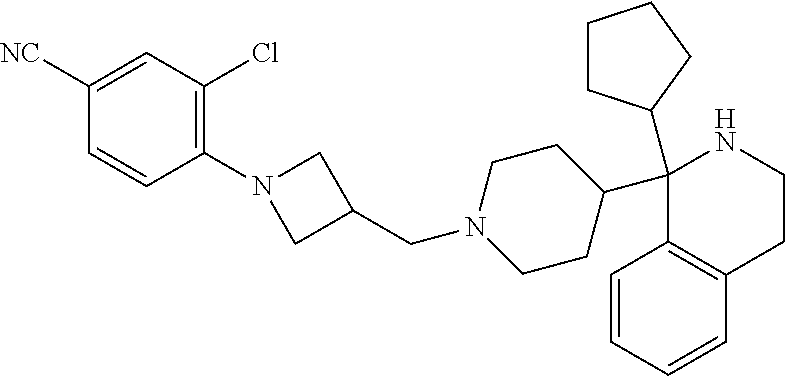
C1(C2CCCC2)(C2CCN(CC3CN(C4=C(Cl)C=C([NC])C=C4)C3)CC2)C2=C(CCN1)C=CC=C2
